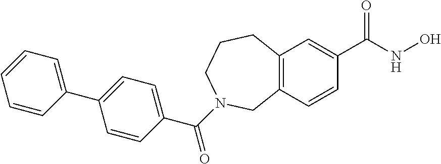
C12=C(C=C(C(NO)=O)C=C1)CCCN(C(C1=CC=C(C3=CC=CC=C3)C=C1)=O)C2
